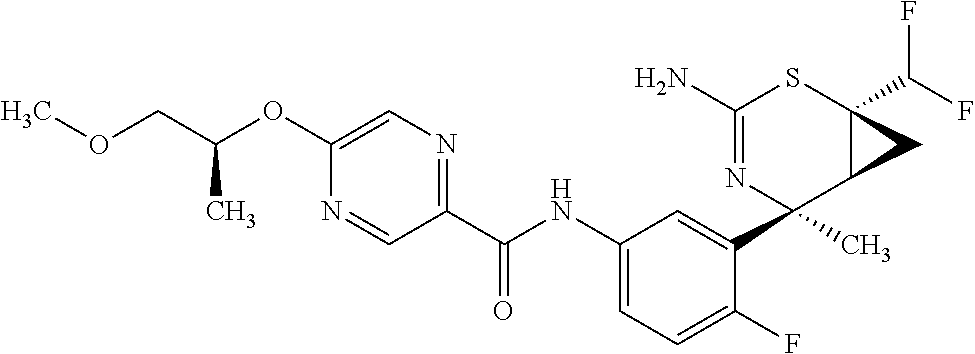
C1(N)=NC(C2=CC(NC(C3=NC=C(OC(COC)C)N=C3)=O)=CC=C2F)(C)C2C(C(F)F)(S1)C2
